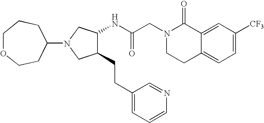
C12=CC([CF3])=CC=C1CCN(CC(NC1C(CCC3=CC=CN=C3)CN(C3CCOCCC3)C1)=O)C2=O
